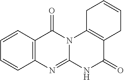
C1=CC2=C(C=C1)N=C1N(C2=O)C2=C(C(=O)N1)CC=CC2
